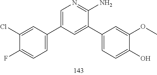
O(C1=CC(C2=CC(C3=CC=C(F)C(Cl)=C3)=CN=C2N)=CC=C1O)C
